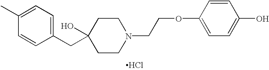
C1=CC(CC2(O)CCN(CCOC3=CC=C(O)C=C3)CC2)=CC=C1C.Cl
